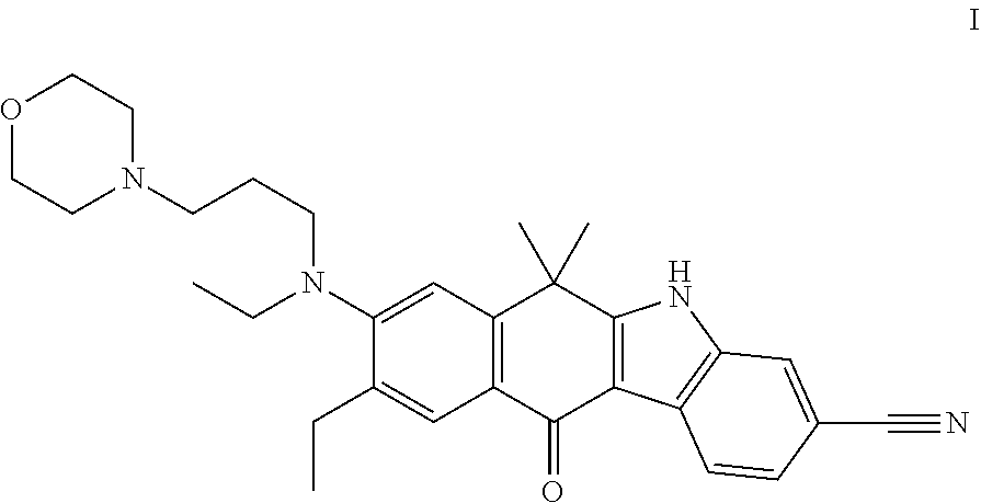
O1CCN(CCCN(CC)C2=CC3=C(C=C2CC)C(=O)C2=C(C3(C)C)NC3=C2C=CC(C#N)=C3)CC1
